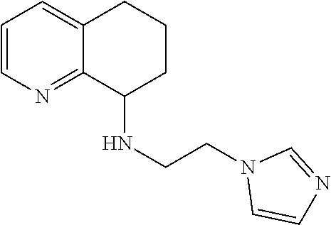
C1=CN=C2C(=C1)CCCC2NCCN1C=CN=C1
